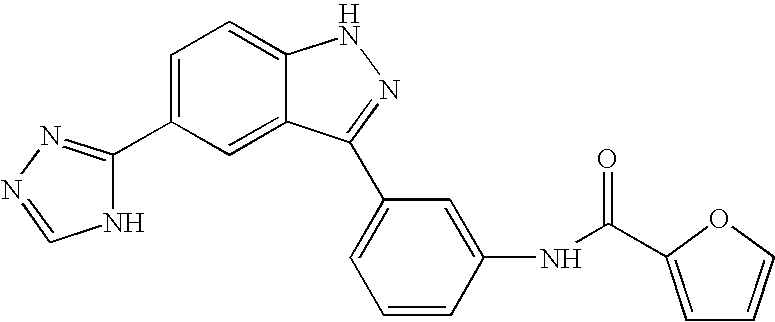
C1=C(C2=NN=CN2)C=C2C(=C1)NN=C2C1=CC=CC(NC(=O)C2=CC=CO2)=C1
